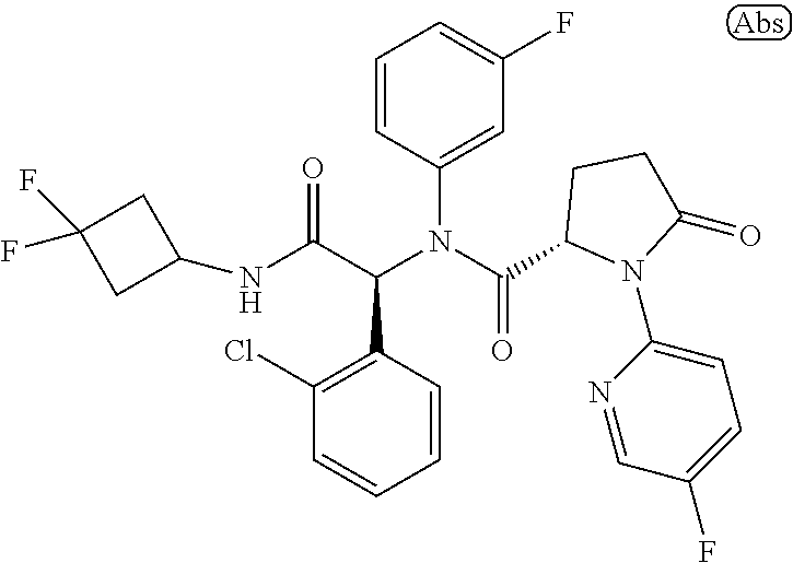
C1=CC(C(C(NC2CC(F)(F)C2)=O)N(C(=O)C2N(C3=CC=C(F)C=N3)C(=O)CC2)C2=CC(F)=CC=C2)=C(Cl)C=C1
